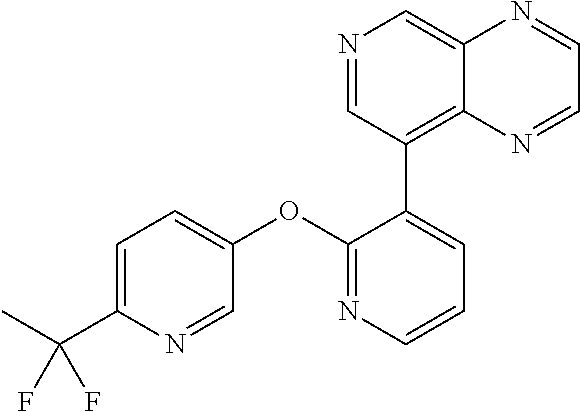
C1=C(C(F)(F)C)N=CC(OC2=NC=CC=C2C2=C3C(=CN=C2)N=CC=N3)=C1
